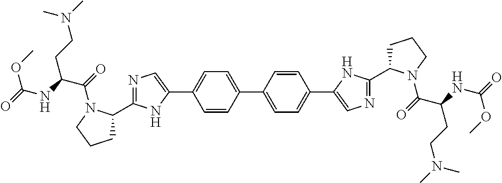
C1=CC(C2=CC=C(C3=CN=C(C4CCCN4C(=O)C(CCN(C)C)NC(OC)=O)N3)C=C2)=CC=C1C1=CN=C(C2CCCN2C(=O)C(CCN(C)C)NC(OC)=O)N1
